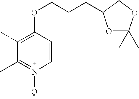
C1(C)=C(OCCCC2OC(C)(C)OC2)C=CN(O)=C1C
